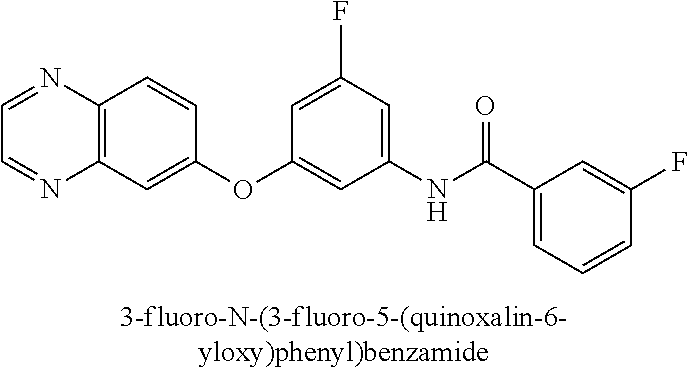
C12=C(C=C(OC3=CC(NC(C4=CC=CC(F)=C4)=O)=CC(F)=C3)C=C1)N=CC=N2
